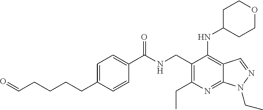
C(CCCCC1=CC=C(C(NCC2=C(CC)N=C3C(=C2NC2CCOCC2)C=NN3CC)=O)C=C1)=O
